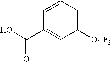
C1=CC=C([OCF3])C=C1C(O)=O
